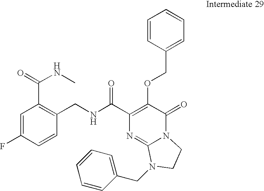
N(C(C1=C(OCC2=CC=CC=C2)C(=O)N2C(=N1)N(CC1=CC=CC=C1)CC2)=O)CC1=C(C(NC)=O)C=C(F)C=C1
